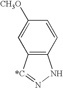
C12=C([*C]=NN1)C=C([CH3O])C=C2
